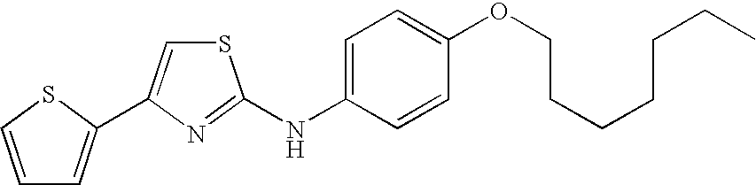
C1=CSC(C2=CSC(NC3=CC=C(OCCCCCCC)C=C3)=N2)=C1
